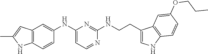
C(NC1=NC(NC2=CC3=C(C=C2)NC(C)=C3)=CC=N1)CC1=CNC2=C1C=C(OCCC)C=C2
